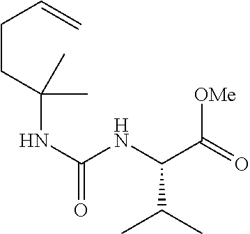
N(C(NC(C(=O)[OMe])C(C)C)=O)C(C)(C)CCC=C
